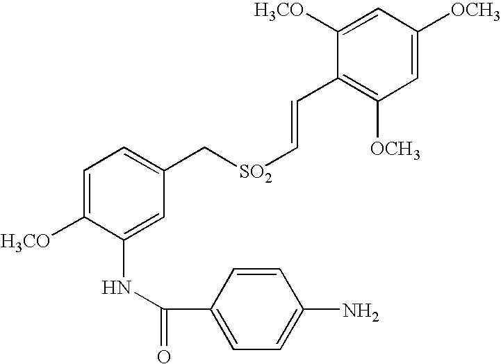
C1=C([H3CO])C(NC(=O)C2=CC=C(N)C=C2)=CC(C[SO2]C=CC2=C([OCH3])C=C([OCH3])C=C2[H3CO])=C1
